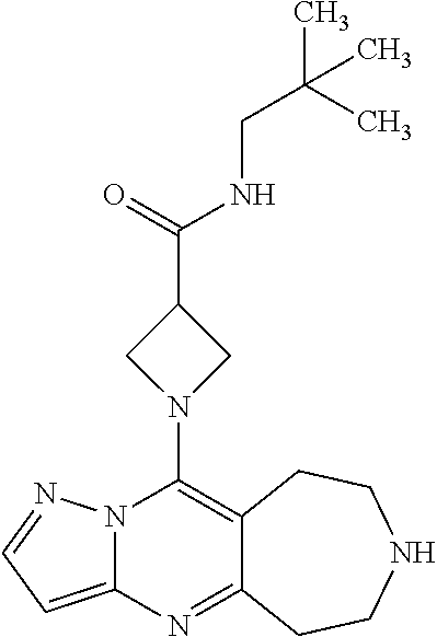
C12=C(N3CC(C(=O)NCC(C)(C)C)C3)N3C(=CC=N3)N=C1CCNCC2
